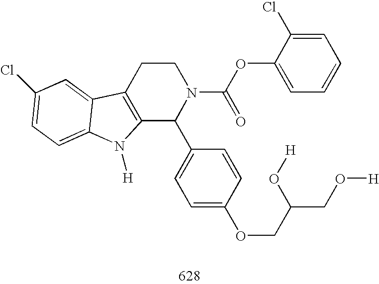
C12=C(CCN(C(OC3=CC=CC=C3Cl)=O)C1C1=CC=C(OCC(O[H])CO[H])C=C1)C1=CC(Cl)=CC=C1N2[H]
